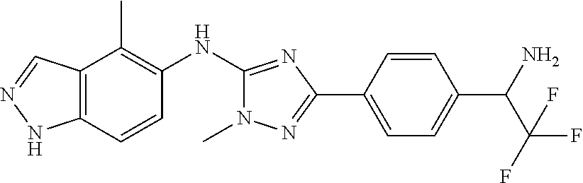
C12=C(C=CC(NC3=NC(C4=CC=C(C(N)C(F)(F)F)C=C4)=NN3C)=C1C)NN=C2
